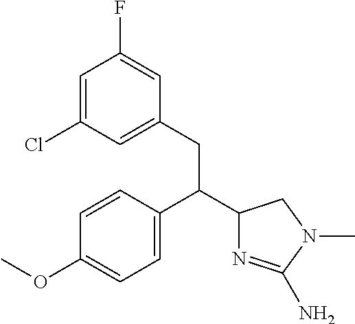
C1=CC(C(C2N=C(N)N(C)C2)CC2=CC(Cl)=CC(F)=C2)=CC=C1OC
